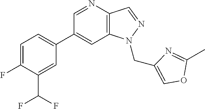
C1(C2=CC=C(F)C(C(F)F)=C2)=CC2=C(C=NN2CC2=COC(C)=N2)N=C1
